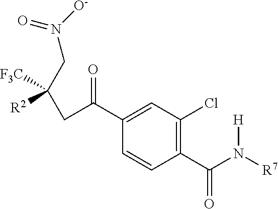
C1(C(N([R7])[H])=O)=C(Cl)C=C(C(CC(CN(=O)[O-])([F3C])[R2])=O)C=C1
